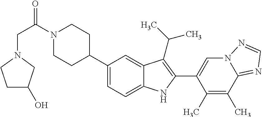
N1(C(CN2CCC(O)C2)=O)CCC(C2=CC=C3C(=C2)C(C(C)C)=C(C2=CN4C(=NC=N4)C(C)=C2C)N3)CC1
